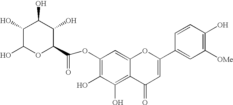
C1(OC(C2C(O)C(O)C(O)C(O)O2)=O)=C(O)C(O)=C2C(=C1)OC(C1=CC([OMe])=C(O)C=C1)=CC2=O
